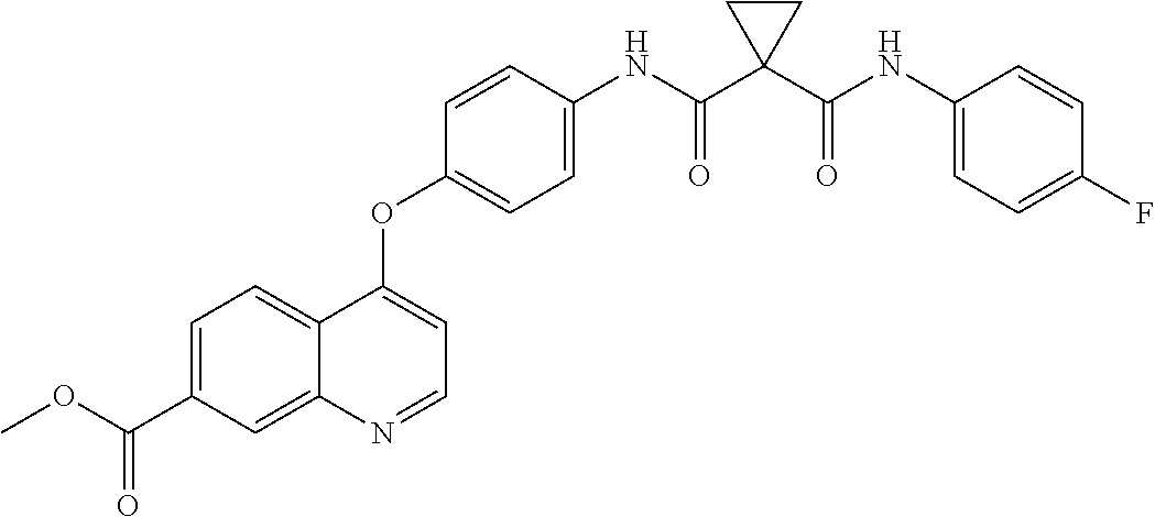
C12=CC=C(C(OC)=O)C=C1N=CC=C2OC1=CC=C(NC(C2(C(NC3=CC=C(F)C=C3)=O)CC2)=O)C=C1
